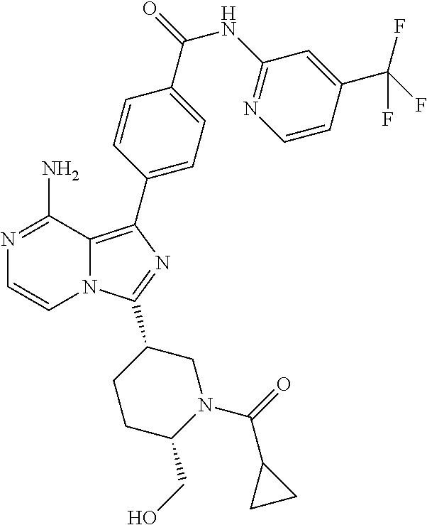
N12C(=C(C3=CC=C(C(=O)NC4=NC=CC(C(F)(F)F)=C4)C=C3)N=C1C1CCC(CO)N(C(=O)C3CC3)C1)C(N)=NC=C2
